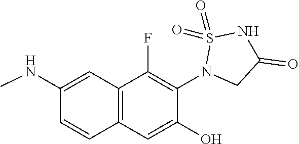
C12=C(C=C(O)C(N3CC(=O)NS3(=O)=O)=C1F)C=CC(NC)=C2
